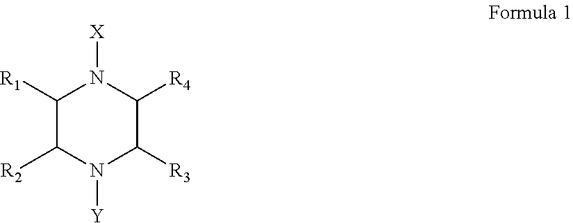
C1([R1])C([R2])N([Y])C([R3])C([R4])N1[X]
